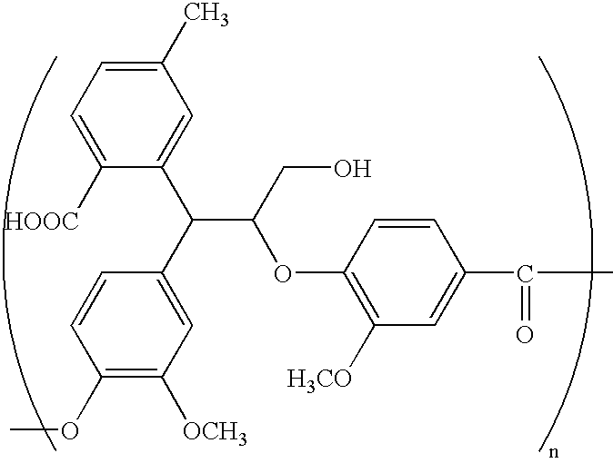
C1([HOOC])=CC=C(C)C=C1C(C1=CC([OCH3])=C(OC)C=C1)C(CO)OC1=C([H3CO])C=C(C(=O)C)C=C1
